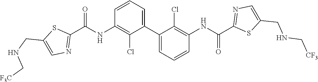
C1=C(CNC[F3C])SC(C(NC2=C(Cl)C(C3=CC=CC(NC(C4=NC=C(CNC[CF3])S4)=O)=C3Cl)=CC=C2)=O)=N1
